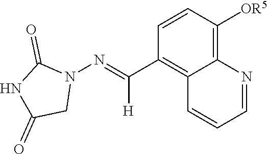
N1(N=C(C2=C3C(=C([OR5])C=C2)N=CC=C3)[H])C(=O)NC(=O)C1
